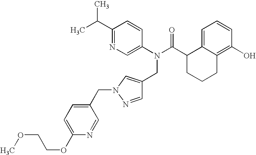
C1(C(C)C)=NC=C(N(C(C2CCCC3=C(O)C=CC=C23)=O)CC2=CN(CC3=CC=C(OCCOC)N=C3)N=C2)C=C1
